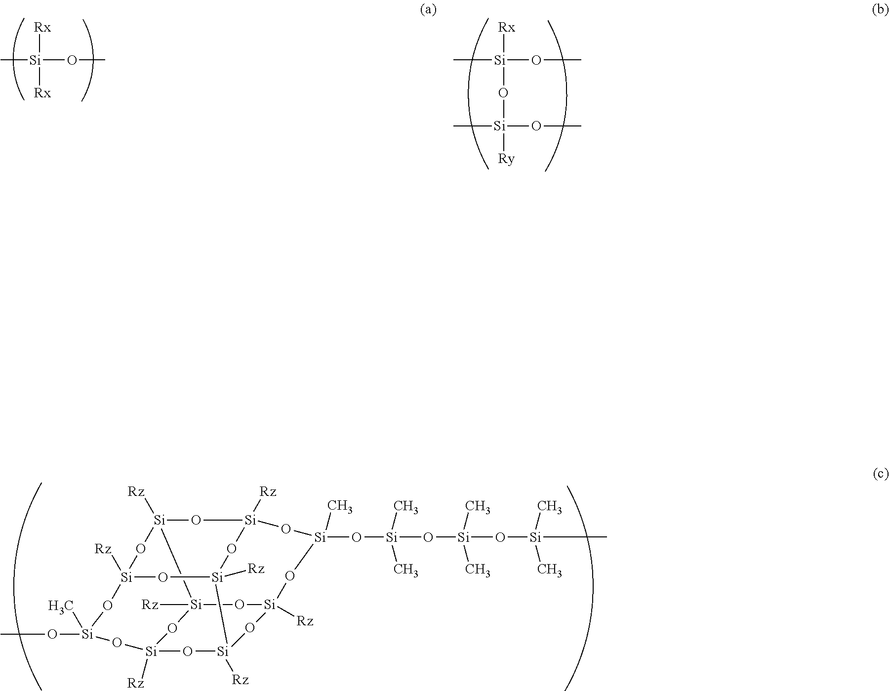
CO[Si]1(C)O[Si]2([Rz])O[Si]3([Rz])O[Si]4([Rz])O[Si]([Rz])(O2)[Si]2([Rz])O[Si]([Rz])(O[Si](O[Si](O[Si](O[Si](C)(C)C)(C)C)(C)C)(C)O4)O[Si]3([Rz])O[Si]([Rz])(O2)O1.C[Si](OC)([Rx])[Rx].C[Si](OC)([Rx])O[Si]([Ry])(OC)C
